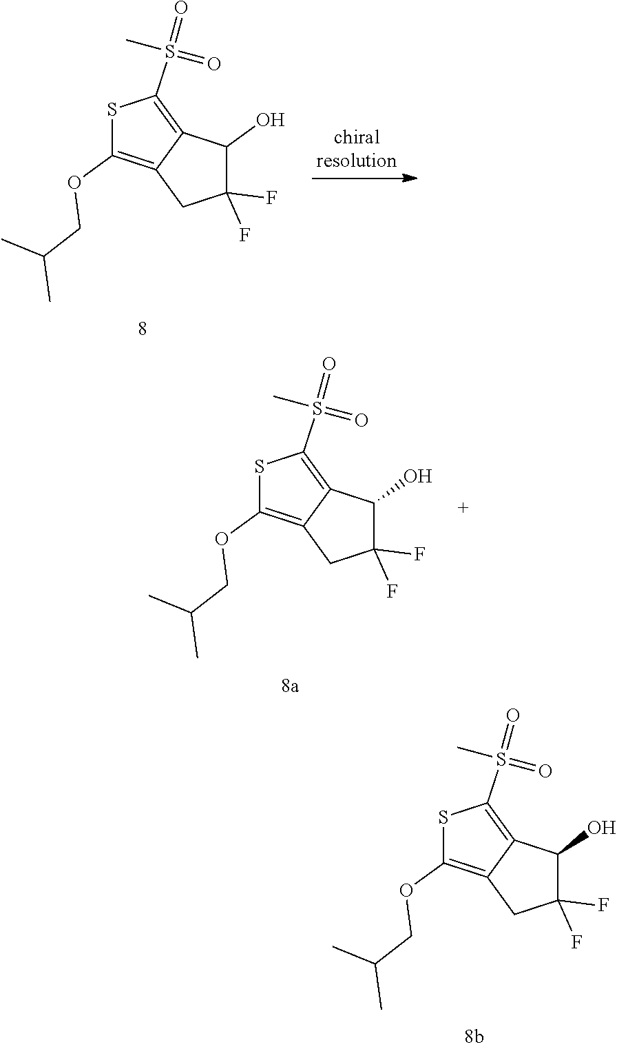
S1C(OCC(C)C)=C2C(=C1S(=O)(C)=O)C(O)C(F)(F)C2.S1C(OCC(C)C)=C2C(=C1S(=O)(C)=O)C(O)C(F)(F)C2.S1C(OCC(C)C)=C2C(=C1S(=O)(C)=O)C(O)C(F)(F)C2
